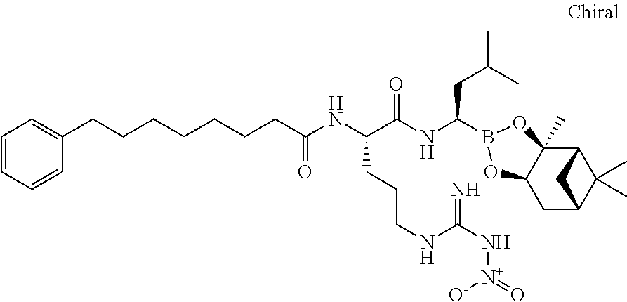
C12C3(C)C(CC(C1(C)C)C2)OB(C(NC(C(NC(=O)CCCCCCCC1=CC=CC=C1)CCCNC(N[N+]([O-])=O)=N)=O)CC(C)C)O3
